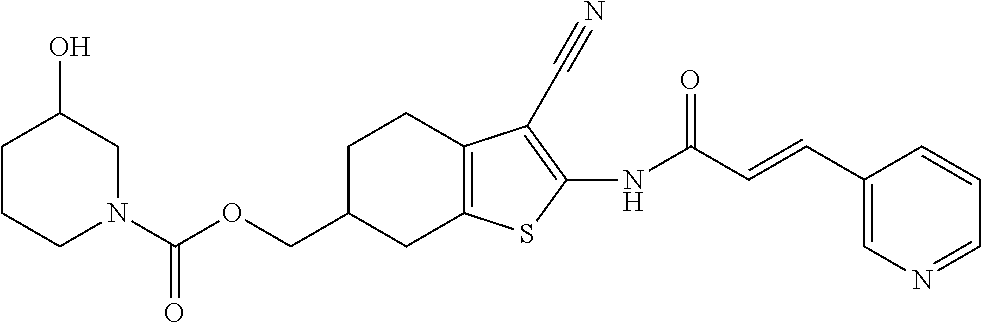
C(N1CC(O)CCC1)(OCC1CC2=C(CC1)C(C#N)=C(NC(C=CC1=CN=CC=C1)=O)S2)=O
